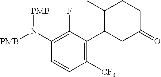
C1([CF3])=C(C2CC(=O)CCC2C)C(F)=C(N([PMB])[PMB])C=C1
